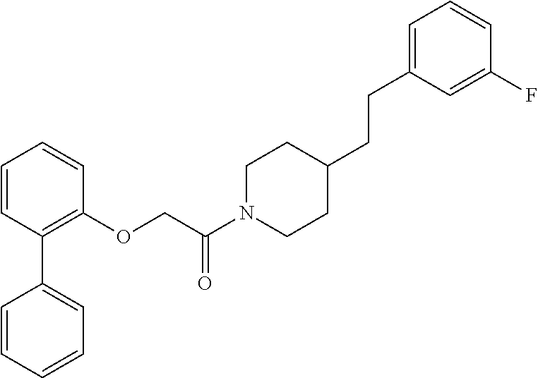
C1=CC=CC=C1C1=C(OCC(N2CCC(CCC3=CC=CC(F)=C3)CC2)=O)C=CC=C1
